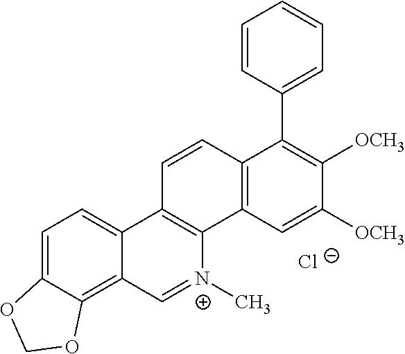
C1=CC2=C(C3=C1C1=CC=C4C(=C1C=[N+]3C)OCO4)C=C([OCH3])C([OCH3])=C2C1=CC=CC=C1.[Cl-]
